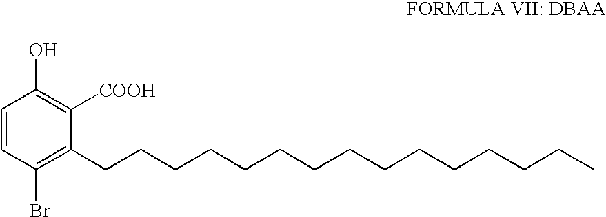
C1=CC(Br)=C(CCCCCCCCCCCCCCC)C([COOH])=C1O
